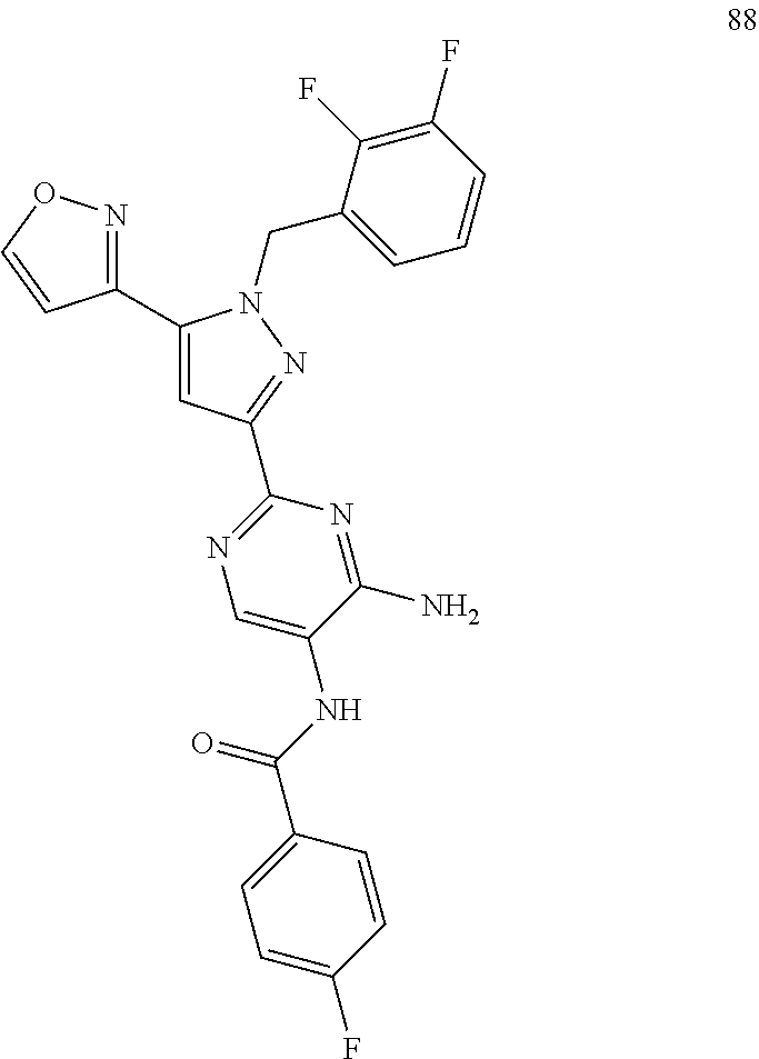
C1=CC(F)=C(F)C(CN2C(C3=NOC=C3)=CC(C3=NC=C(NC(C4=CC=C(F)C=C4)=O)C(N)=N3)=N2)=C1
